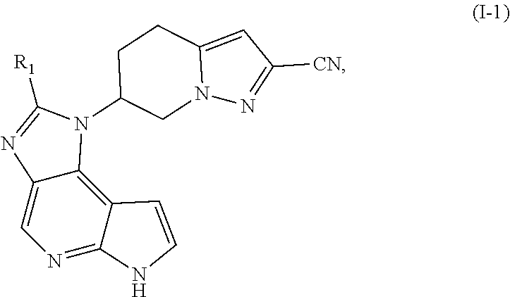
N12N=C([CN])C=C1CCC(N1C([R1])=NC3=CN=C4C(=C13)C=CN4)C2
